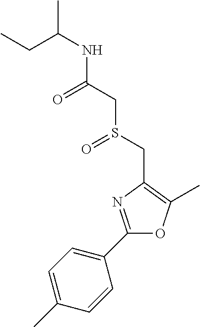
CCC(C)NC(CS(CC1=C(C)OC(C2=CC=C(C)C=C2)=N1)=O)=O
